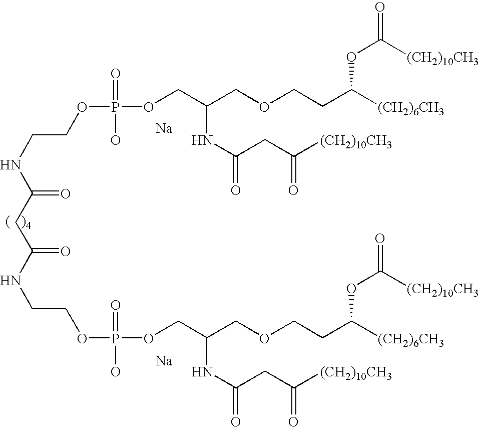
C(NC(CC(NCCOP(=O)(O)OCC(COCCC([(CH2)6CH3])OC(=O)[(CH2)10CH3])NC(=O)CC([(CH2)10CH3])=O)=O)=O)COP(=O)(O)OCC(NC(=O)CC([(CH2)10CH3])=O)COCCC([(CH2)6CH3])OC(=O)[(CH2)10CH3].[Na].[Na]
